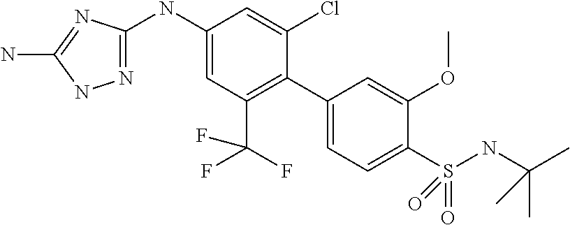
C1(C2=C(C(F)(F)F)C=C(NC3=NNC(N)=N3)C=C2Cl)=CC=C(S(=O)(=O)NC(C)(C)C)C(OC)=C1
